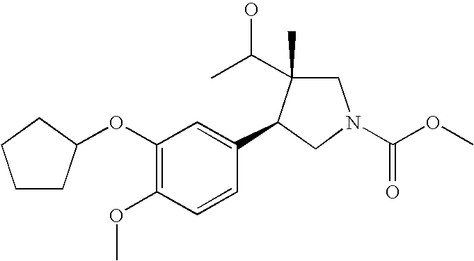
C1CC(OC2=C(OC)C=CC(C3CN(C(OC)=O)CC3(C)C(C)O)=C2)CC1
